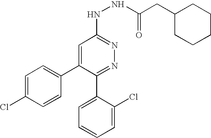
C1=C(Cl)C=CC(C2=CC(NNC(CC3CCCCC3)=O)=NN=C2C2=CC=CC=C2Cl)=C1
